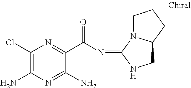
C1(Cl)=C(N)N=C(N)C(C(N=C2NCC3N2CCC3)=O)=N1
